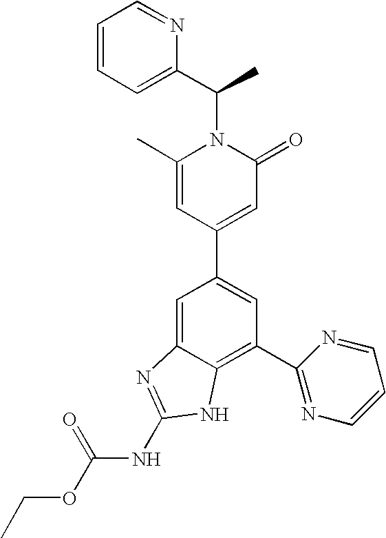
C1=C2C(=C(C3=NC=CC=N3)C=C1C1=CC(=O)N(C(C3=CC=CC=N3)C)C(C)=C1)NC(NC(OCC)=O)=N2
